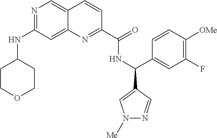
N1=C(NC2CCOCC2)C=C2C(=C1)C=CC(C(=O)NC(C1=CN([Me])N=C1)C1=CC(F)=C([OMe])C=C1)=N2
